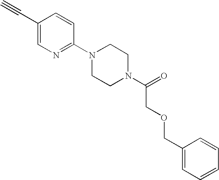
C1(C#C)=CN=C(N2CCN(C(=O)COCC3=CC=CC=C3)CC2)C=C1
